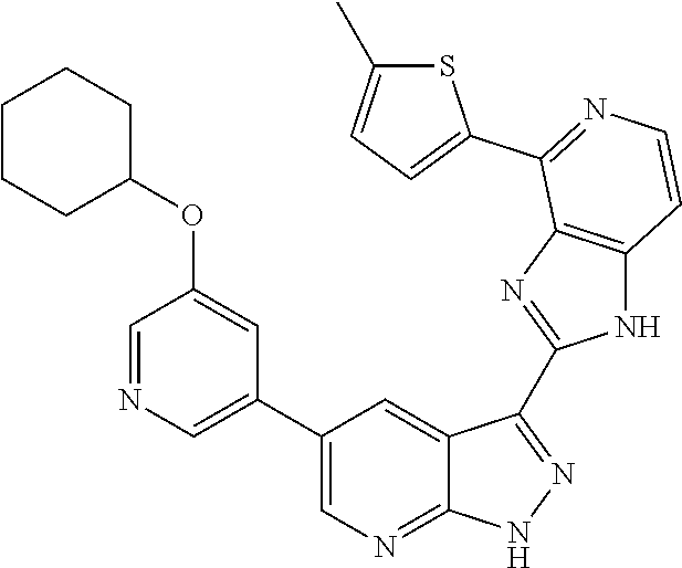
C1=NC=C(C2=CN=C3C(=C2)C(C2=NC4=C(N2)C=CN=C4C2=CC=C(C)S2)=N[N H]3)C=C1OC1CCCCC1
